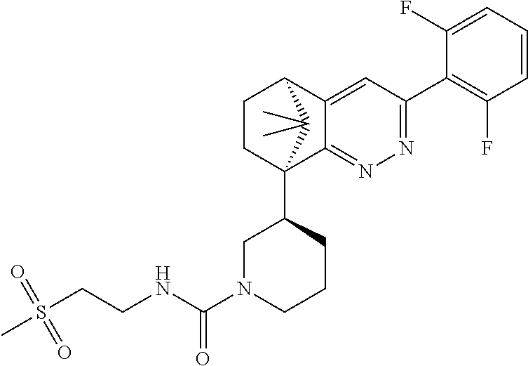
C1(F)=CC=CC(F)=C1C1=NN=C2C(=C1)C1CCC2(C2CN(C(NCCS(C)(=O)=O)=O)CCC2)C1(C)C
